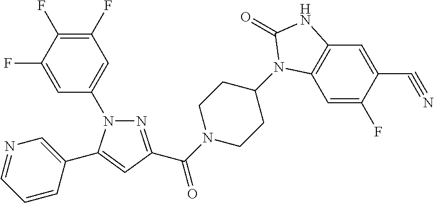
N1=C(C(N2CCC(N3C4=C(C=C(C#N)C(F)=C4)NC3=O)CC2)=O)C=C(C2=CN=CC=C2)N1C1=CC(F)=C(F)C(F)=C1
